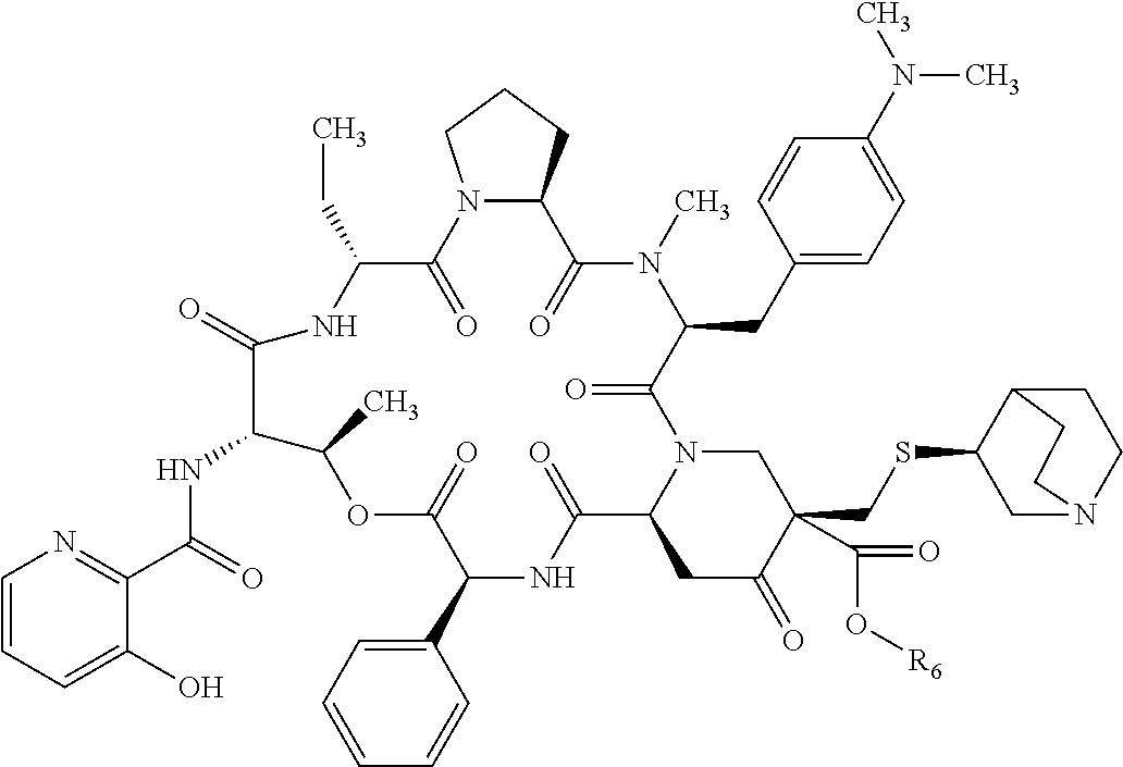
C1N2C(CC(=O)C1(CSC1C3CCN(C1)CC3)C(=O)O[R6])C(=O)NC(C1=CC=CC=C1)C(=O)OC(C)C(NC(C1=NC=CC=C1O)=O)C(=O)NC(CC)C(=O)N1C(C(=O)N(C)C(CC3=CC=C(N(C)C)C=C3)C2=O)CCC1
